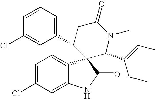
C1=C(Cl)C=C2C(=C1)C1(C(=O)N2)C(C2=CC=CC(Cl)=C2)CC(=O)N(C)C1C(CC)=CC
